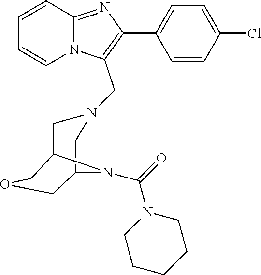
C1=CC=CN2C1=NC(C1=CC=C(Cl)C=C1)=C2CN1CC2COCC(C1)N2C(=O)N1CCCCC1
